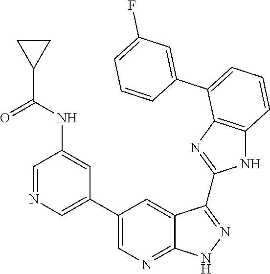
C1=C(C2=CC=CC3=C2N=C(C2=NNC4=NC=C(C5=CN=CC(NC(C6CC6)=O)=C5)C=C42)N3)C=CC=C1F
